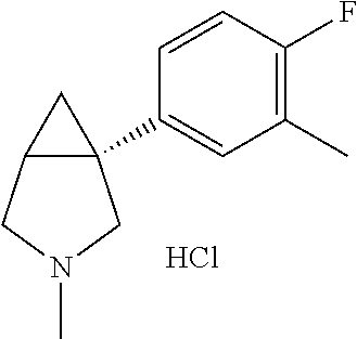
C1=CC(F)=C(C)C=C1C12C(C1)CN(C)C2.Cl
